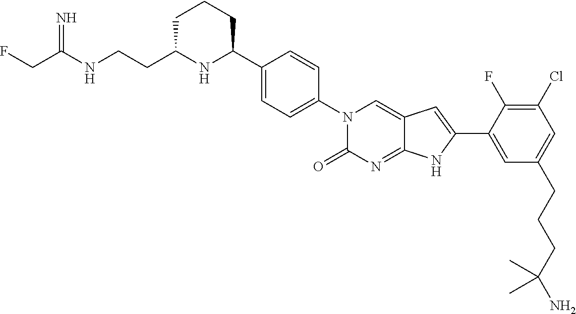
C(C(NCCC1NC(C2=CC=C(N3C(=O)N=C4C(=C3)C=C(C3=CC(CCCC(N)(C)C)=CC(Cl)=C3F)N4)C=C2)CCC1)=N)F
